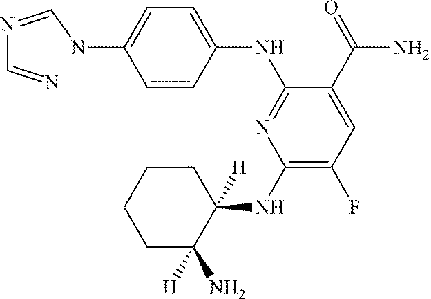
C1=CC(NC2=NC(NC3([H])C(N)([H])CCCC3)=C(F)C=C2C(=O)N)=CC=C1NC=NC=N
